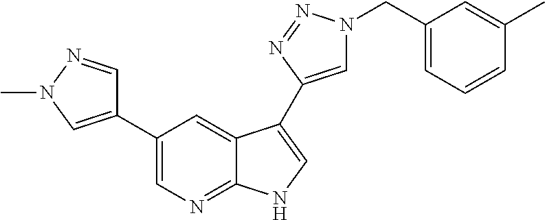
C1(C2=CN(C)N=C2)=CN=C2C(=C1)C(C1=CN(CC3=CC=CC(C)=C3)N=N1)=CN2
